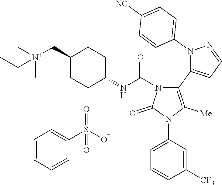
C1=C(N2C([Me])=C(C3=CC=NN3C3=CC=C([NC])C=C3)N(C(NC3CCC(C[N+](C)(C)CC)CC3)=O)C2=O)C=C([CF3])C=C1.C1=CC=CC(S([O-])(=O)=O)=C1
